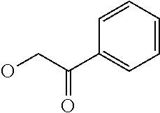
C1=CC=CC=C1C(CO)=O
